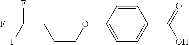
C(F)(F)(F)CCCOC1=CC=C(C(=O)O)C=C1
